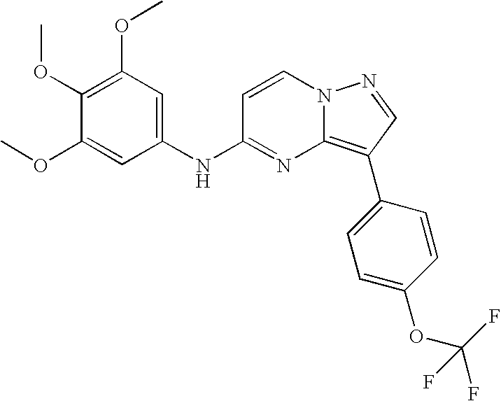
C1(OC)=C(OC)C=C(NC2=NC3=C(C4=CC=C(OC(F)(F)F)C=C4)C=NN3C=C2)C=C1OC
